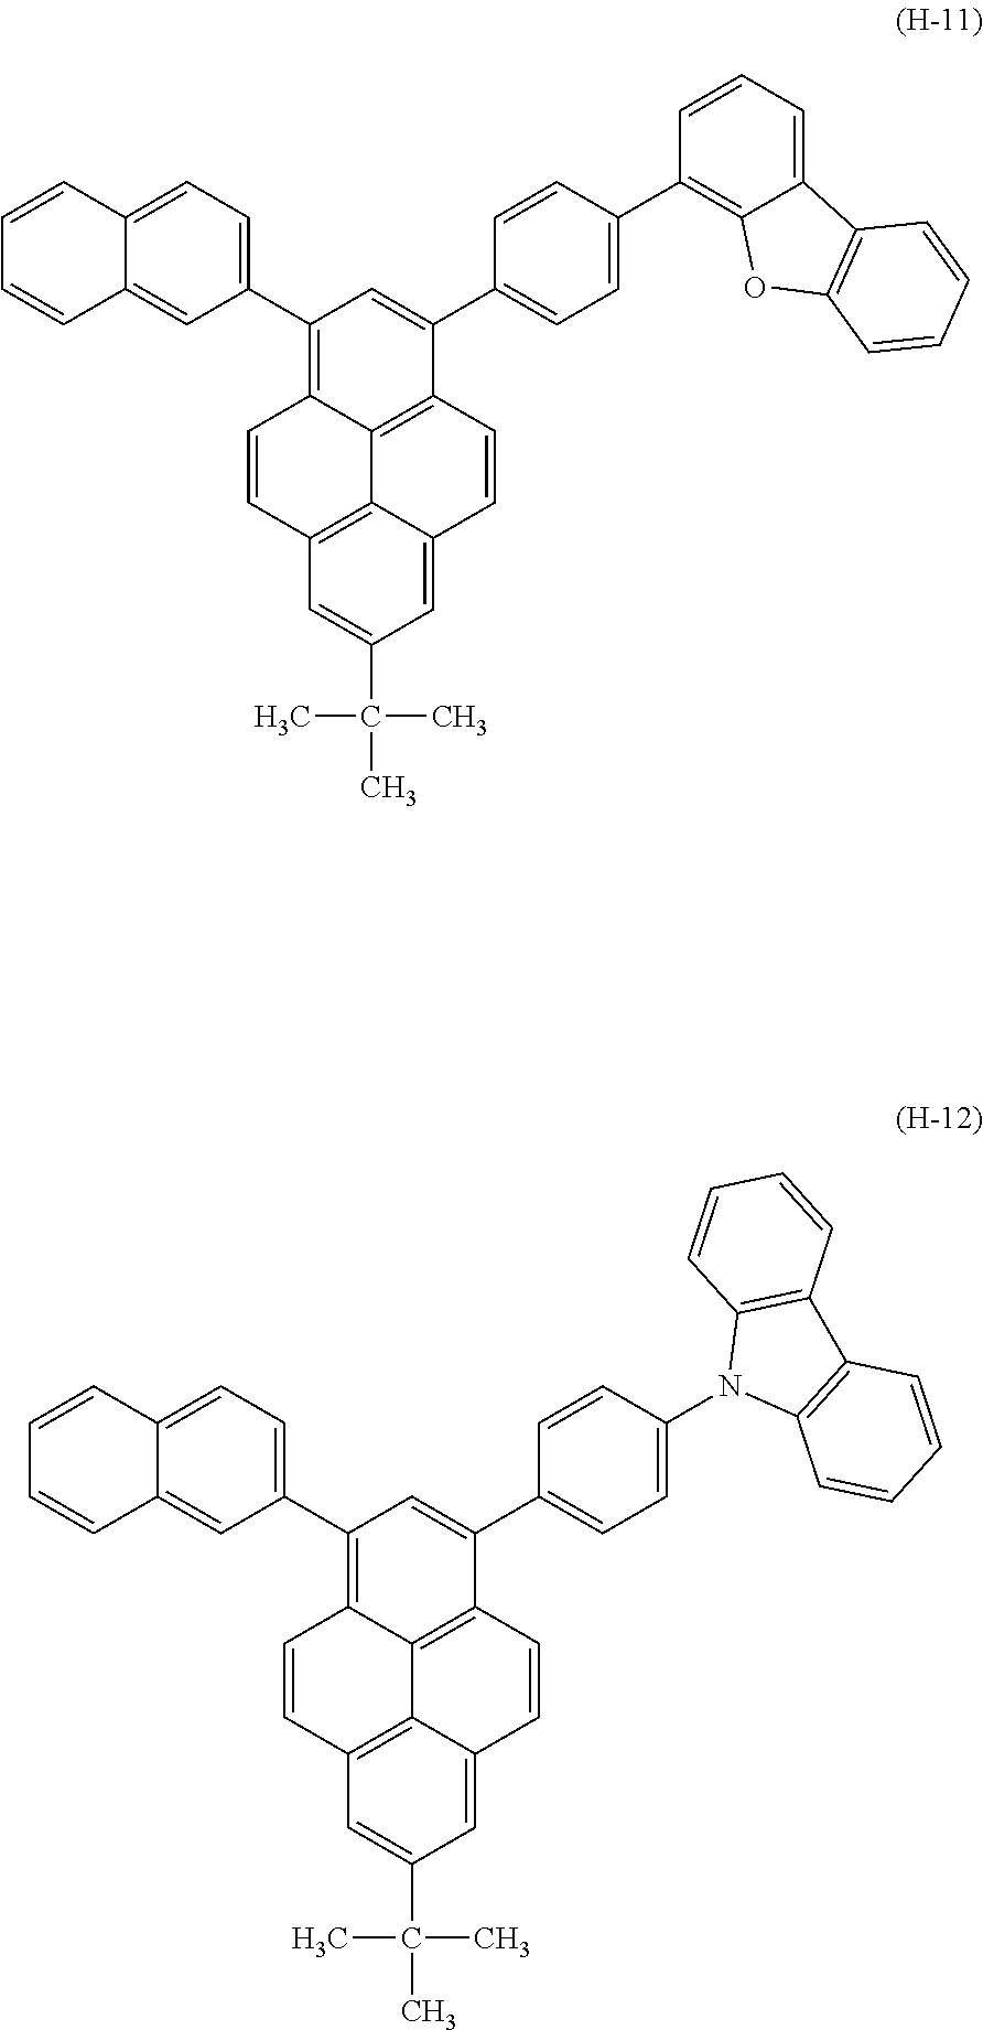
C1(C2=C3C4=C(C(C5=CC=C(C6=C7C(=CC=C6)C6=C(O7)C=CC=C6)C=C5)=C2)C=CC2=CC(C(C)(C)C)=CC(=C42)C=C3)=CC=C2C(=C1)C=CC=C2.C1(C2=C3C4=C(C(C5=CC=C(N6C7=C(C8=C6C=CC=C8)C=CC=C7)C=C5)=C2)C=CC2=CC(C(C)(C)C)=CC(=C42)C=C3)=CC=C2C(=C1)C=CC=C2
